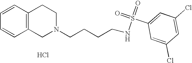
C1=CC=CC2=C1CCN(CCCCNS(=O)(C1=CC(Cl)=CC(Cl)=C1)=O)C2.Cl
